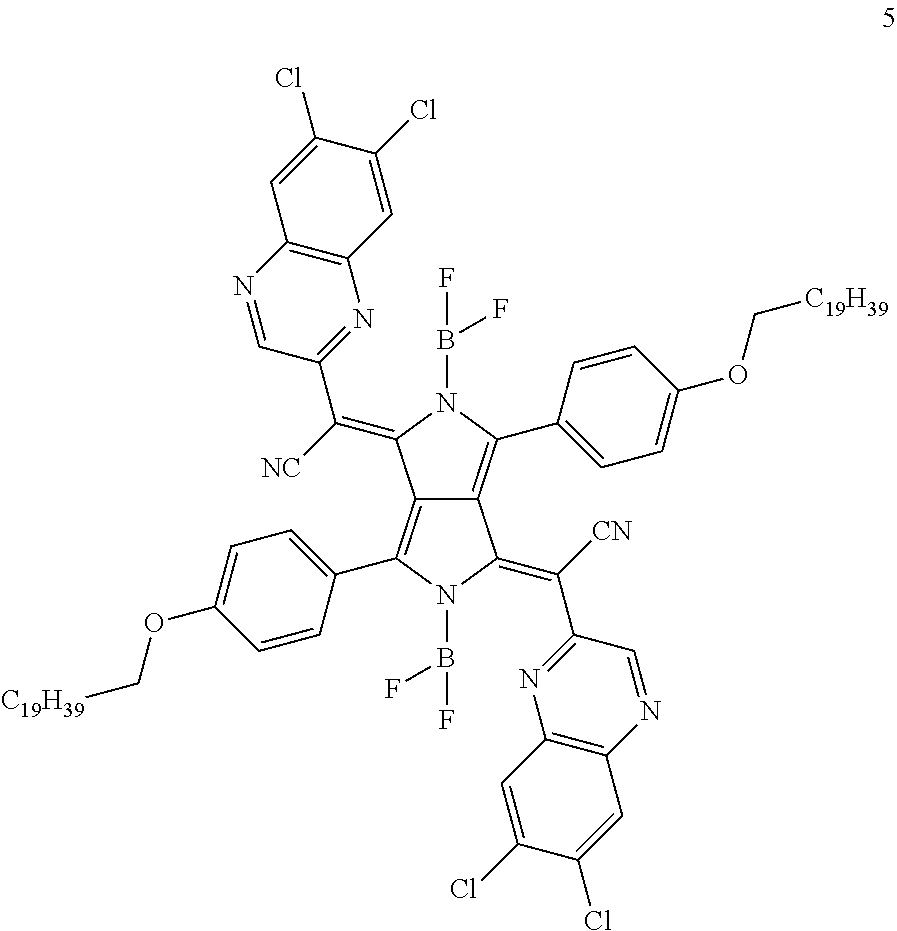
C12=C(C3=CC=C(OC[C19H39])C=C3)N(B(F)F)C(=C(C3=NC4=C(N=C3)C=C(Cl)C(Cl)=C4)[CN])C1=C(C1=CC=C(OC[C19H39])C=C1)N(B(F)F)C2=C([NC])C1=NC2=C(N=C1)C=C(Cl)C(Cl)=C2
